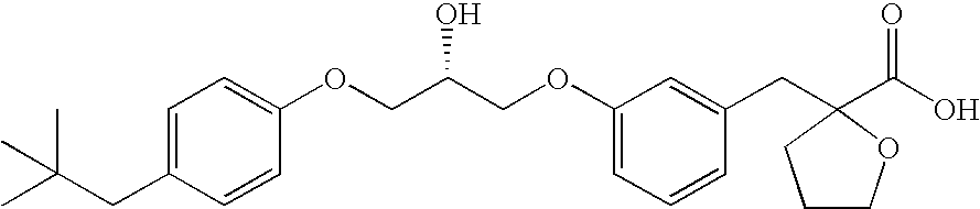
C1=C(CC(C)(C)C)C=CC(OCC(COC2=CC=CC(CC3(C(O)=O)OCCC3)=C2)O)=C1
